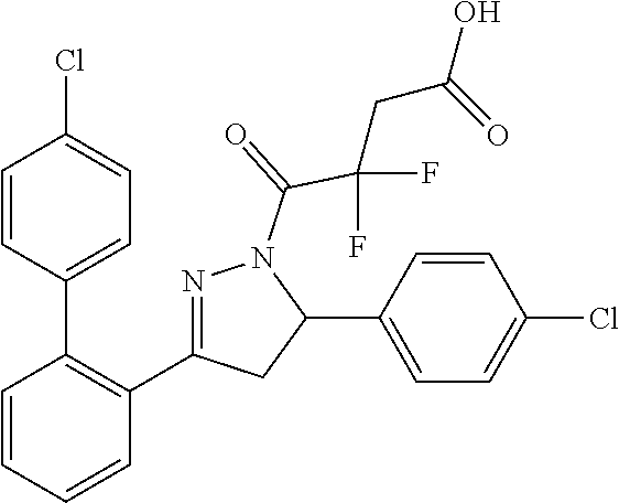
C1(C2=C(C3=NN(C(=O)C(F)(F)CC(O)=O)C(C4=CC=C(Cl)C=C4)C3)C=CC=C2)=CC=C(Cl)C=C1
